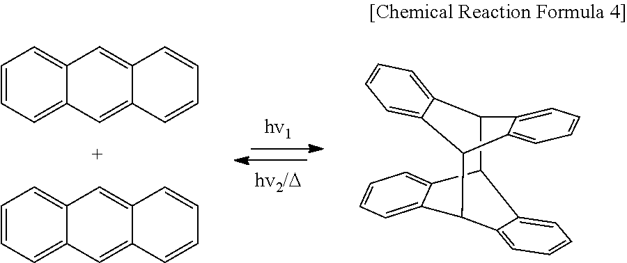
C1=CC=C2C(=C1)C=C1C(=C2)C=CC=C1.C1=CC=C2C(=C1)C=C1C(=C2)C=CC=C1.C12=CC=CC=C1C1C3=CC=CC=C3C2C2C3=CC=CC=C3C1C1=CC=CC=C21
